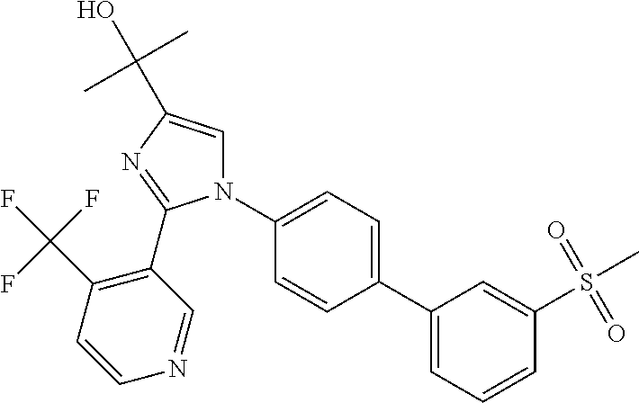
N1(C2=CC=C(C3=CC=CC(S(=O)(=O)C)=C3)C=C2)C=C(C(C)(C)O)N=C1C1=C(C(F)(F)F)C=CN=C1
